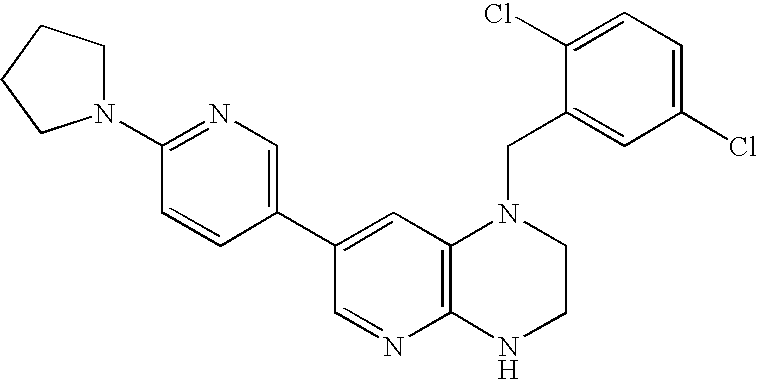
C12=C(NCCN1CC1=CC(Cl)=CC=C1Cl)N=CC(C1=CN=C(N3CCCC3)C=C1)=C2
